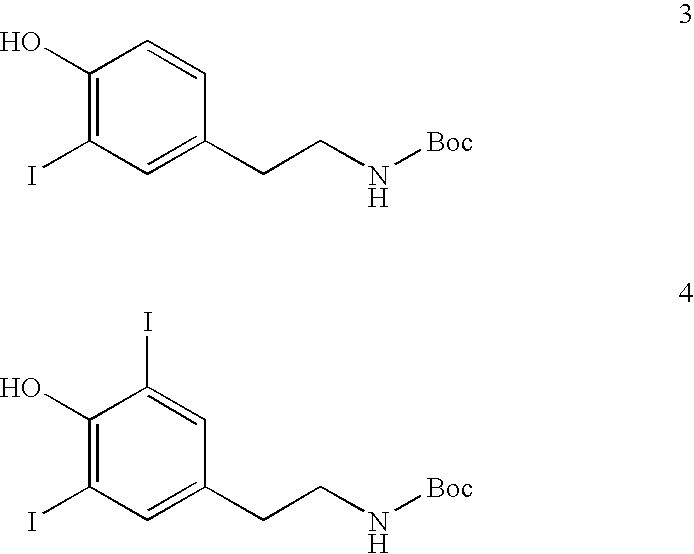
C1(O)=C(I)C=C(CCN[Boc])C=C1.C1(O)=C(I)C=C(CCN[Boc])C=C1I
